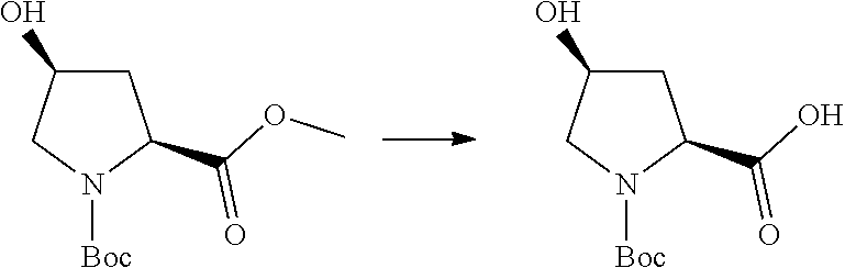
C1C(O)CN([Boc])C1C(OC)=O.C1C(O)CN([Boc])C1C(O)=O
